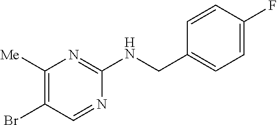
C1([Me])=C(Br)C=NC(NCC2=CC=C(F)C=C2)=N1
